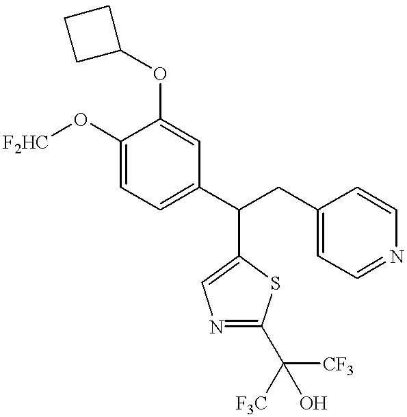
C1(O[F2HC])=CC=C(C(CC2=CC=NC=C2)C2=CN=C(C([CF3])([F3C])O)S2)C=C1OC1CCC1
